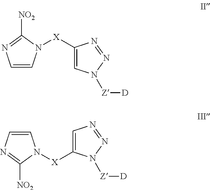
C1=CN=C([NO2])N1[X]C1=CN([Z][D])N=N1.C1=C([X]N2C=CN=C2[NO2])N([Z][D])N=N1
